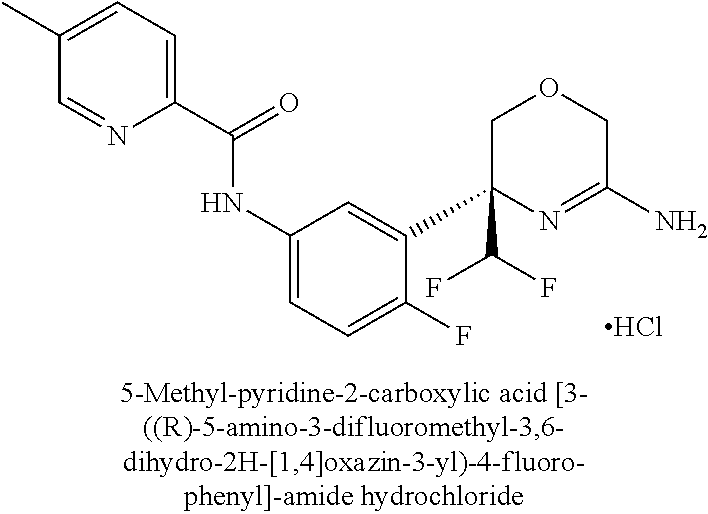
Cl.C1C(C(F)F)(C2=CC(NC(=O)C3=CC=C(C)C=N3)=CC=C2F)N=C(N)CO1
